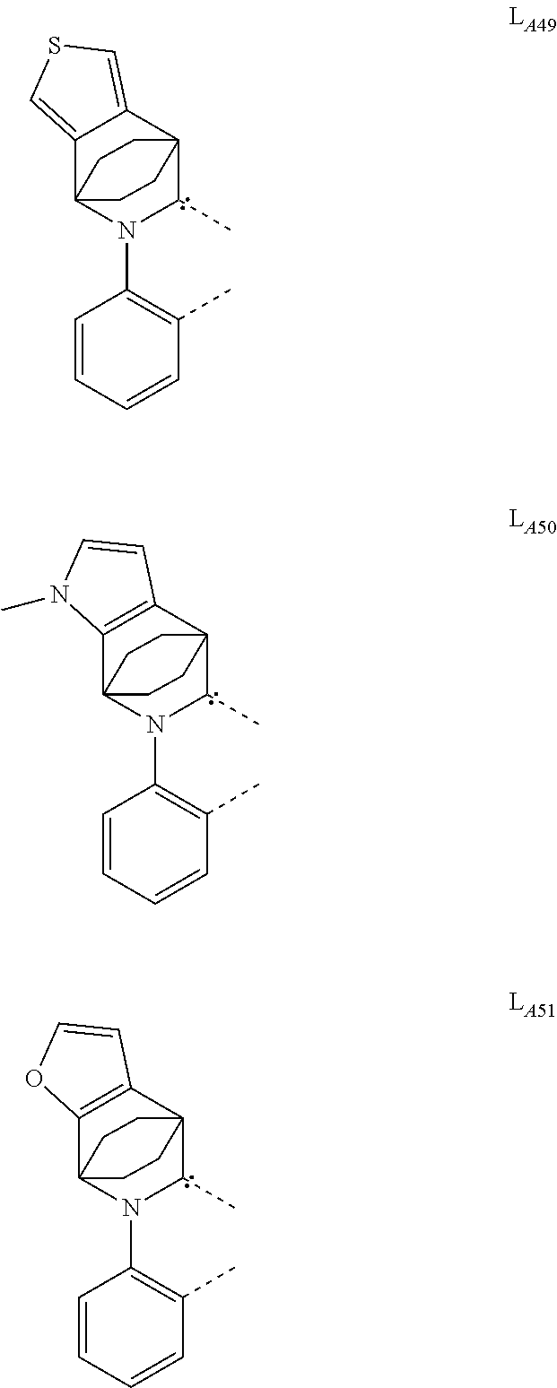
C1=CC=CC(C)=C1N1C(C)C23C4=CSC=C4C1(CC2)CC3.C1=CC=CC(C)=C1N1C(C)C23C4=C(C1(CC2)CC3)N(C)C=C4.C1=CC=CC(C)=C1N1C(C)C23C4=C(C1(CC2)CC3)OC=C4
